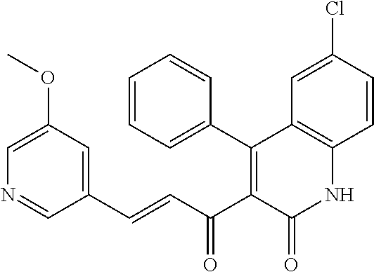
C1=C(OC)C=C(C=CC(C2=C(C3=CC=CC=C3)C3=C(NC2=O)C=CC(Cl)=C3)=O)C=N1
